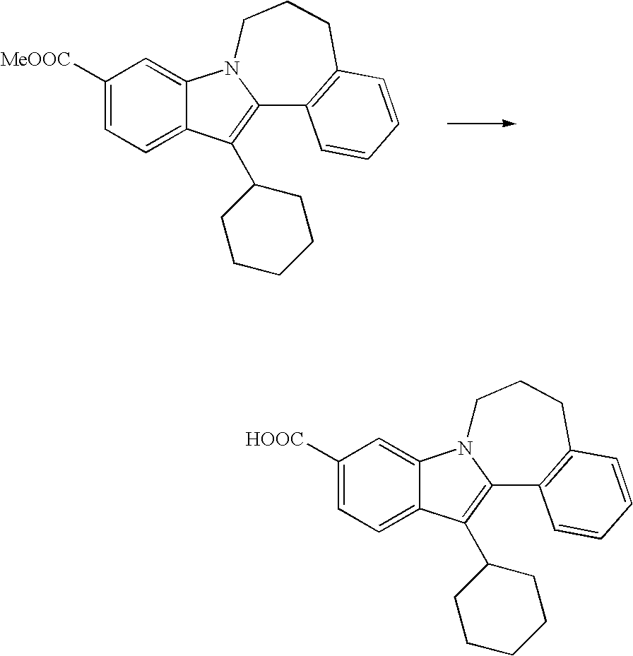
C1([MeOOC])=CC=C2C(=C1)N1C(=C2C2CCCCC2)C2=C(CCC1)C=CC=C2.[HOOC]C1=CC=C2C(=C1)N1C(=C2C2CCCCC2)C2=C(CCC1)C=CC=C2
